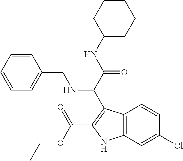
C1=CC=CC(CNC(C(NC2CCCCC2)=O)C2=C(C(OCC)=O)NC3=C2C=CC(Cl)=C3)=C1
